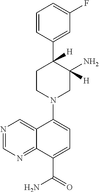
C1=CC(C2([H])CCN(C3=CC=C(C(=O)N)C4=NC=NC=C34)CC2(N)[H])=CC(F)=C1
